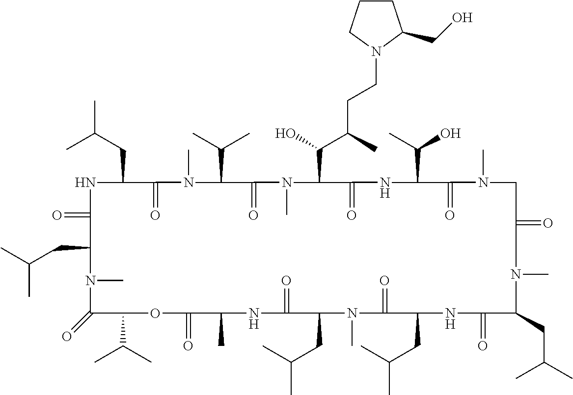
N1C(=O)C(CC(C)C)N(C)C(=O)C(C(C)C)OC(=O)C(C)NC(=O)C(CC(C)C)N(C)C(=O)C(CC(C)C)NC(=O)C(CC(C)C)N(C)C(=O)CN(C)C(=O)C(C(C)O)NC(=O)C(C(O)C(CCN2C(CO)CCC2)C)N(C)C(=O)C(C(C)C)N(C)C(=O)C1CC(C)C
